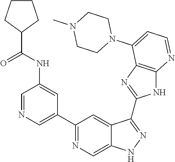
C1=NC=C(C2=NC=C3C(=C2)C(C2=NC4=C(N2)N=CC=C4N2CCN(C)CC2)=NN3)C=C1NC(C1CCCC1)=O
